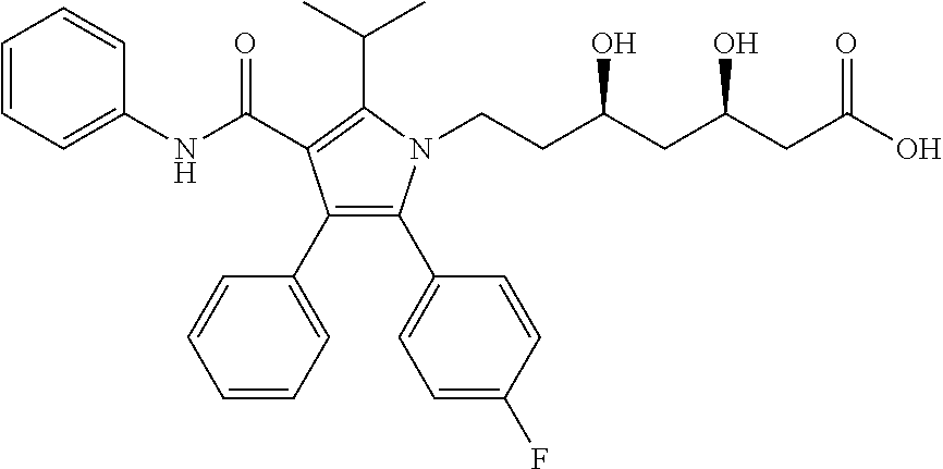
C1=CC=C(NC(=O)C2=C(C(C)C)N(CCC(CC(CC(O)=O)O)O)C(C3=CC=C(F)C=C3)=C2C2=CC=CC=C2)C=C1
